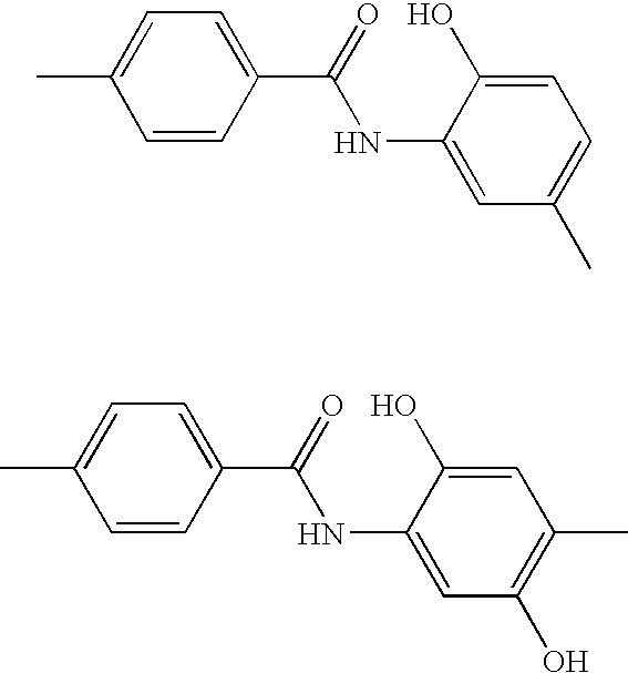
C1=C(C)C=CC(C(NC2=CC(C)=CC=C2O)=O)=C1.C1=C(C)C=CC(C(NC2=CC(O)=C(C)C=C2O)=O)=C1
